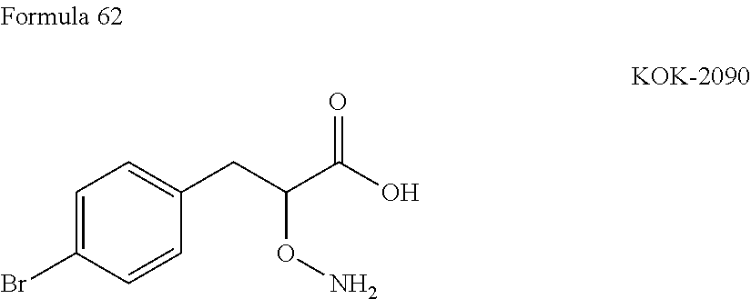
BrC1=CC=C(CC(C(O)=O)ON)C=C1
